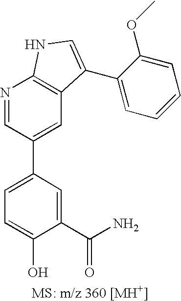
C1=C(C2=CC3=C(N=C2)NC=C3C2=CC=CC=C2OC)C=C(C(N)=O)C(O)=C1
